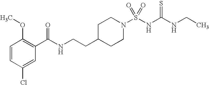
C1=CC(Cl)=CC(C(NCCC2CCN(S(NC(NCC)=S)(=O)=O)CC2)=O)=C1OC
